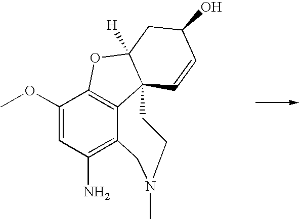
C1(OC)=CC(N)=C2C3=C1OC1([H])C3(C=CC(O)C1)CCN(C)C2
